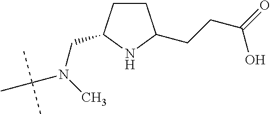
C(N(C)C(C)(C)C)C1CCC(CCC(=O)O)N1
